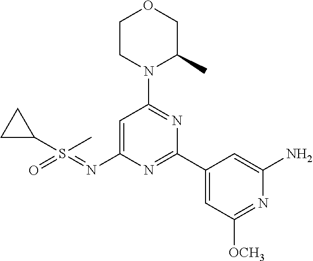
C1=C(N=S(=O)(C)C2CC2)N=C(C2=CC([OCH3])=NC(N)=C2)N=C1N1C(C)COCC1
